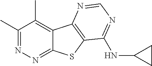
C1(C)=NN=C2C(=C1C)C1=C(S2)C(NC2CC2)=NC=N1
